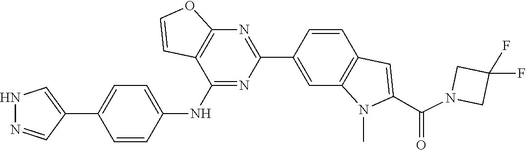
C1(F)(F)CN(C(C2=CC3=C(C=C(C4=NC5=C(C(NC6=CC=C(C7=CNN=C7)C=C6)=N4)C=CO5)C=C3)N2C)=O)C1
